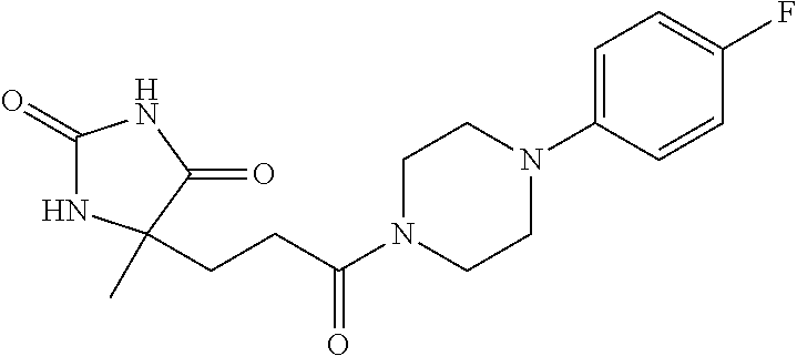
C1(=O)NC(C)(CCC(N2CCN(C3=CC=C(F)C=C3)CC2)=O)C(=O)N1
